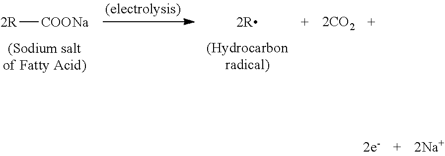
[COONa][2R]
